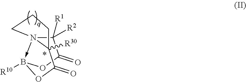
C1([R2])([R1])N23->B([R10])(OC1=O)OC(=O)C2([R30])CCC3
